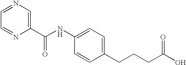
N1=CC=NC(C(NC2=CC=C(CCCC(O)=O)C=C2)=O)=C1
